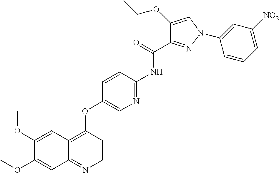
C1(OC)=CC2=C(OC3=CN=C(NC(C4=NN(C5=CC([NO2])=CC=C5)C=C4OCC)=O)C=C3)C=CN=C2C=C1OC
